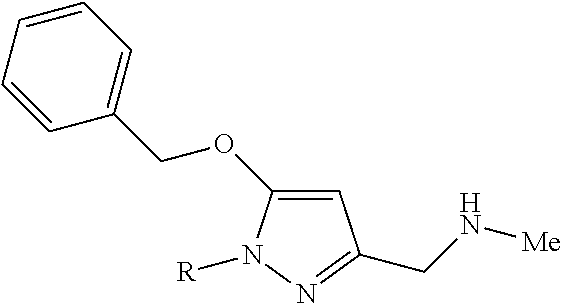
C1=C(OCC2=CC=CC=C2)N([R])N=C1CN[Me]
